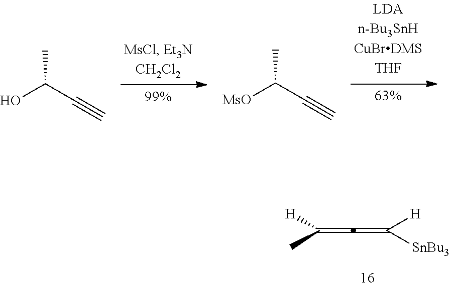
CC(C#C)O.CC(C#C)[MsO].C([H])(C)=C=C([H])[SnBu3]
